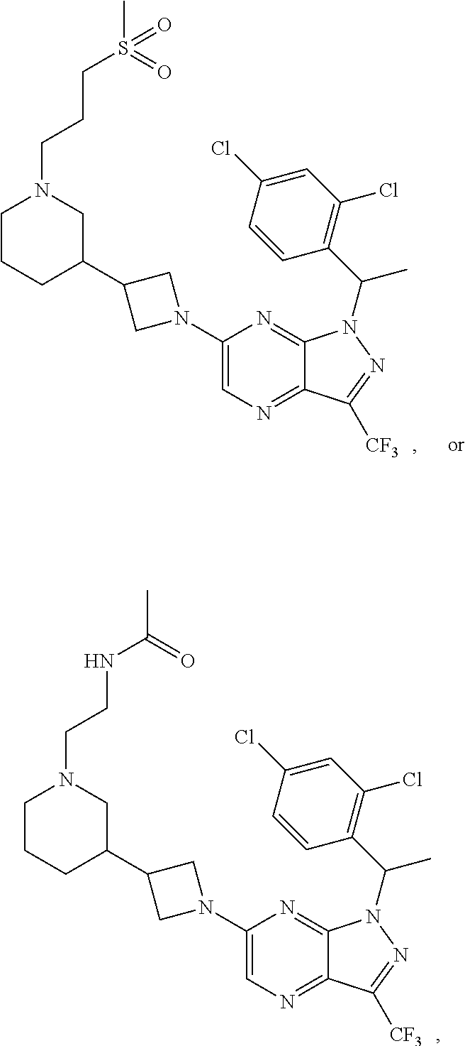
C(N1CC(C2CN(C3=CN=C4C(=N3)N(C(C3=C(Cl)C=C(Cl)C=C3)C)N=C4[CF3])C2)CCC1)CNC(C)=O.C(N1CC(C2CN(C3=CN=C4C(=N3)N(C(C3=C(Cl)C=C(Cl)C=C3)C)N=C4[CF3])C2)CCC1)CCS(C)(=O)=O
